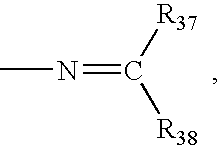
CN=C([R37])[R38]
